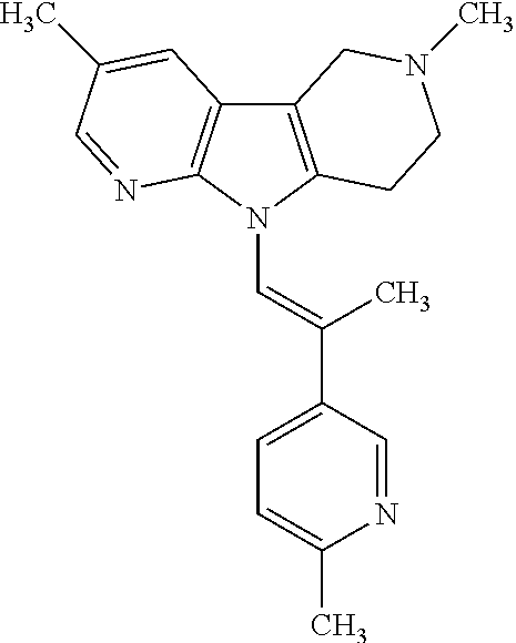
C12=C(N(C=C(C3=CC=C(C)N=C3)C)C3=C1C=C(C)C=N3)CCN(C)C2
